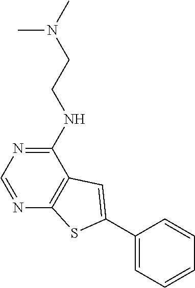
C1(NCCN(C)C)=NC=NC2=C1C=C(C1=CC=CC=C1)S2
